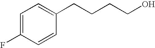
C1=C(F)C=CC(CCCCO)=C1
